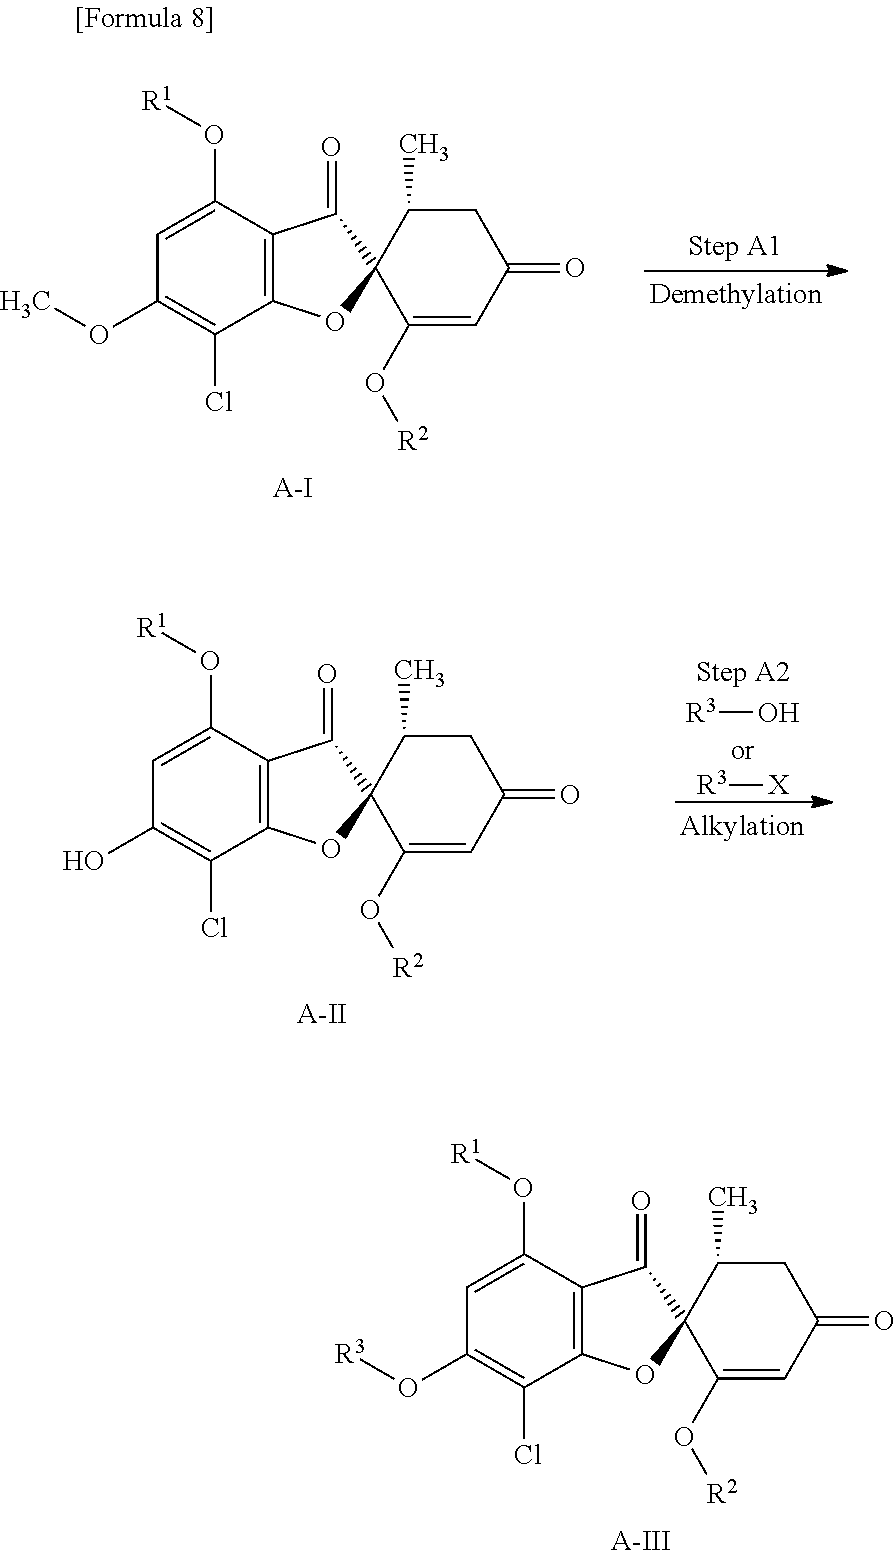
C1=C(O[R1])C2=C(C(Cl)=C1O[R3])OC1(C2=O)C(O[R2])=CC(=O)CC1C.[A-III].C1=C(O[R1])C2=C(C(Cl)=C1OC)OC1(C2=O)C(O[R2])=CC(=O)CC1C.[A-I].[R3]O.[R3][X].C1=C(O[R1])C2=C(C(Cl)=C1O)OC1(C2=O)C(O[R2])=CC(=O)CC1C.[A-II]
